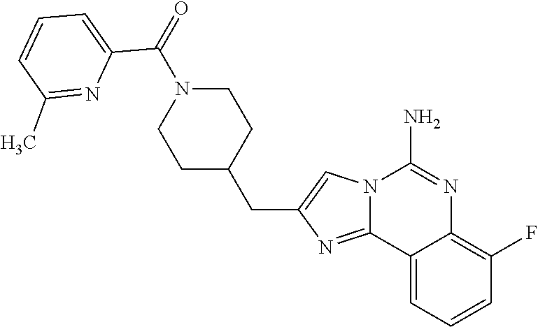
C12=CC=CC(F)=C1N=C(N)N1C2=NC(CC2CCN(C(=O)C3=CC=CC(C)=N3)CC2)=C1
